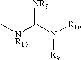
[NR10](C(N([R10])[R9])=[NR9])C
